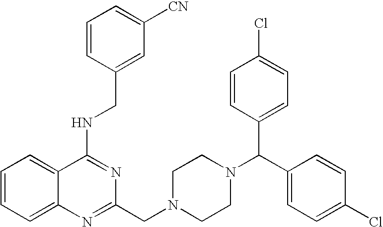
C1=CC=C2C(=C1)C(NCC1=CC([CN])=CC=C1)=NC(CN1CCN(C(C3=CC=C(Cl)C=C3)C3=CC=C(Cl)C=C3)CC1)=N2
